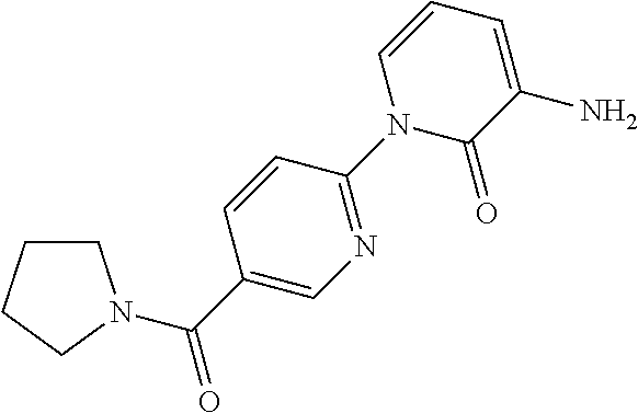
C1=CC(C(=O)N2CCCC2)=CN=C1N1C(=O)C(N)=CC=C1
